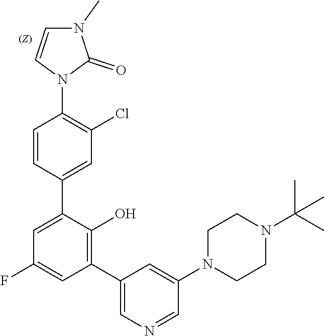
C1=CN(C2=C(Cl)C=C(C3=CC(F)=CC(C4=CN=CC(N5CCN(C(C)(C)C)CC5)=C4)=C3O)C=C2)C(=O)N1C
